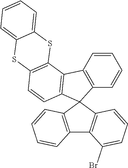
C1=CC=CC2=C1C1=C(C=CC3=C1SC1=CC=CC=C1S3)C21C2=C(C3=C1C=CC=C3)C(Br)=CC=C2
